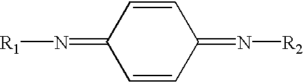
N(=C1C=CC(=N[R2])C=C1)[R1]
